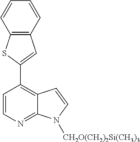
C1(C2=C3C(=NC=C2)N([CH2O(CH2)2Si(CH3)3])C=C3)=CC2=C(S1)C=CC=C2
